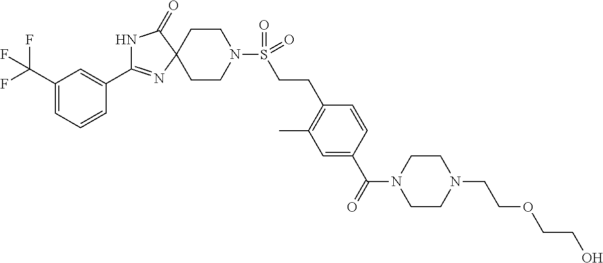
N1C(=O)C2(N=C1C1=CC(C(F)(F)F)=CC=C1)CCN(S(=O)(=O)CCC1=C(C)C=C(C(=O)N3CCN(CCOCCO)CC3)C=C1)CC2
